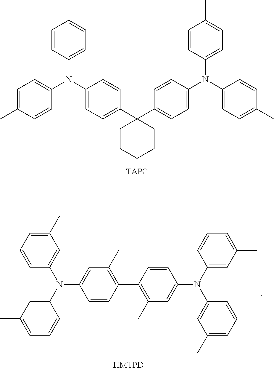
C1(N(C2=CC=C(C3(C4=CC=C(N(C5=CC=C(C)C=C5)C5=CC=C(C)C=C5)C=C4)CCCCC3)C=C2)C2=CC=C(C)C=C2)=CC=C(C)C=C1.[HMTPD].C1(N(C2=CC(C)=CC=C2)C2=CC(C)=CC=C2)=CC(C)=C(C2=C(C)C=C(N(C3=CC(C)=CC=C3)C3=CC(C)=CC=C3)C=C2)C=C1
